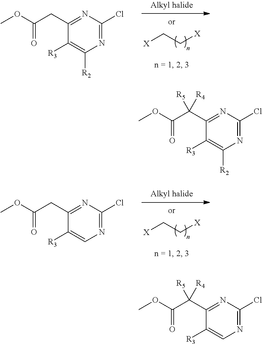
[X]CC[X].C(CC1=NC(Cl)=NC([R2])=C1[R3])(OC)=O.[X]CC[X].C(CC1=NC(Cl)=NC=C1[R3])(OC)=O.C(C(C1=NC(Cl)=NC([R2])=C1[R3])([R5])[R4])(OC)=O.C(C(C1=NC(Cl)=NC=C1[R3])([R5])[R4])(OC)=O
